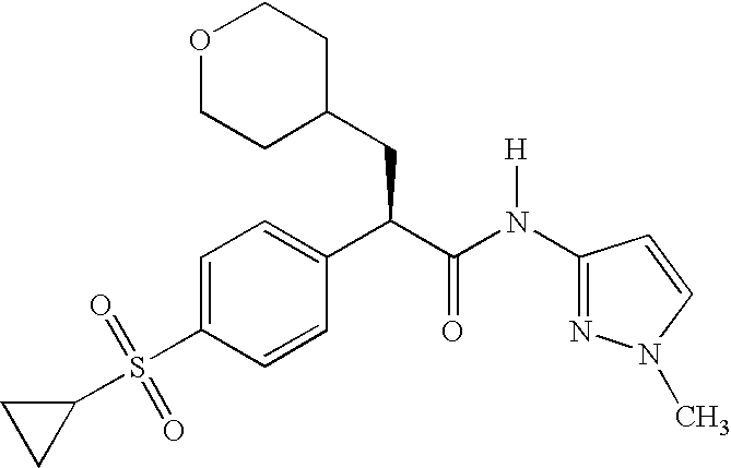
O1CCC(CC(C(N([H])C2=NN(C)C=C2)=O)C2=CC=C(S(C3CC3)(=O)=O)C=C2)CC1
